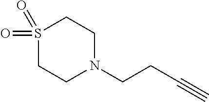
S1(=O)(=O)CCN(CCC#C)CC1
